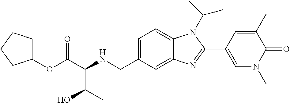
C1=C(CNC(C(OC2CCCC2)=O)C(C)O)C=C2C(=C1)N(C(C)C)C(C1=CN(C)C(=O)C(C)=C1)=N2
